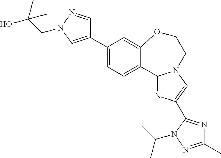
C1(C2=CN(CC(C)(O)C)N=C2)=CC=C2C(=C1)OCCN1C2=NC(C2=NC(C)=NN2C(C)C)=C1
